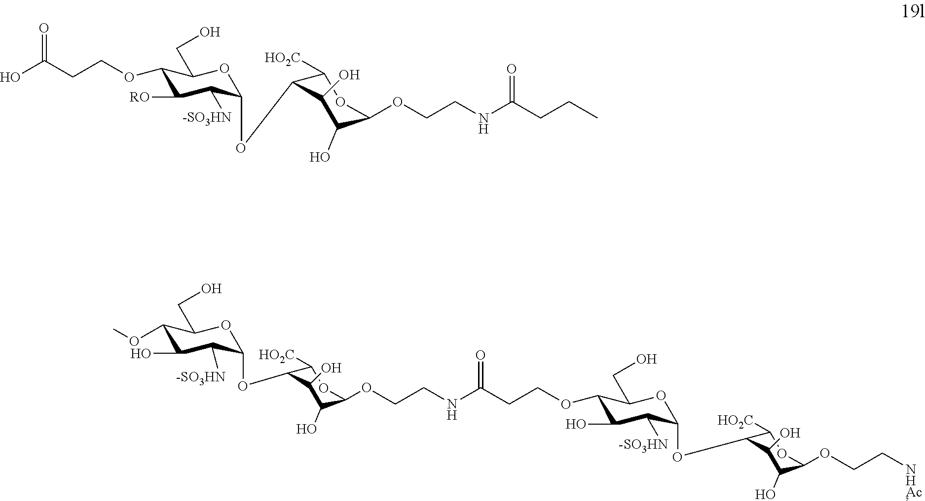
C1(OCCC(O)=O)C([RO])C([-SO3HN])C(OC2C([HO2C])OC(OCCNC(CCC)=O)C(O)C2O)OC1CO.O(C1C(O)C([-SO3HN])C(OC2C([HO2C])OC(OCCNC(CCOC3C(O)C([-SO3HN])C(OC4C([HO2C])OC(OCC[NHAc])C(O)C4O)OC3CO)=O)C(O)C2O)OC1CO)C
